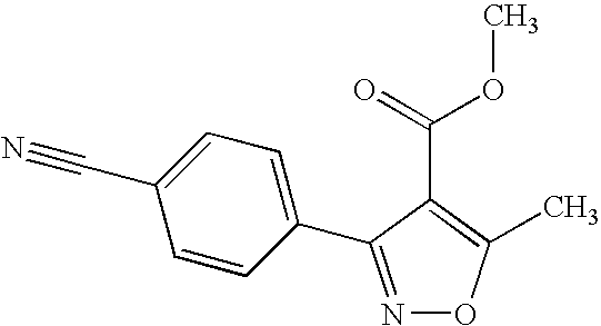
N1=C(C2=CC=C(C#N)C=C2)C(C(=O)OC)=C(C)O1
